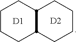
C1CCC2CCCCC2C1.[D1].[D2]
